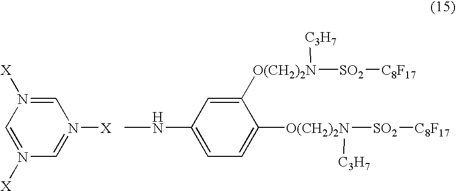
C1=N([X])C=N([X])C=N1[X].C1(NC)=CC=C([O(CH2)2N]([SO2][C8F17])[C3H7])C([O(CH2)2N]([SO2][C8F17])[C3H7])=C1
